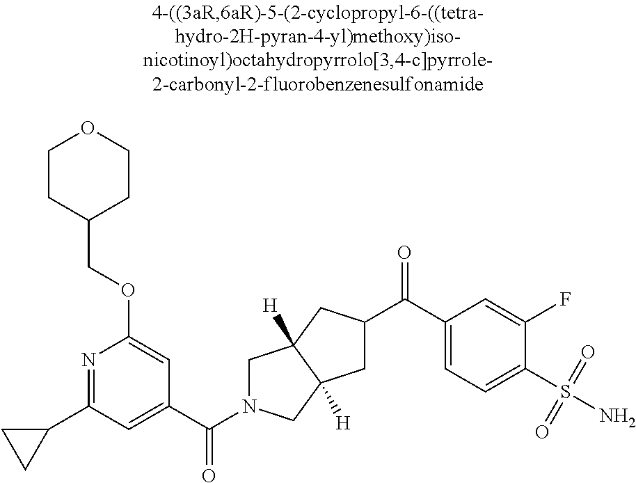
C1N(C(C2=CC(C3CC3)=NC(OCC3CCOCC3)=C2)=O)CC2([H])C1([H])CC(C(C1=CC=C(S(N)(=O)=O)C(F)=C1)=O)C2
